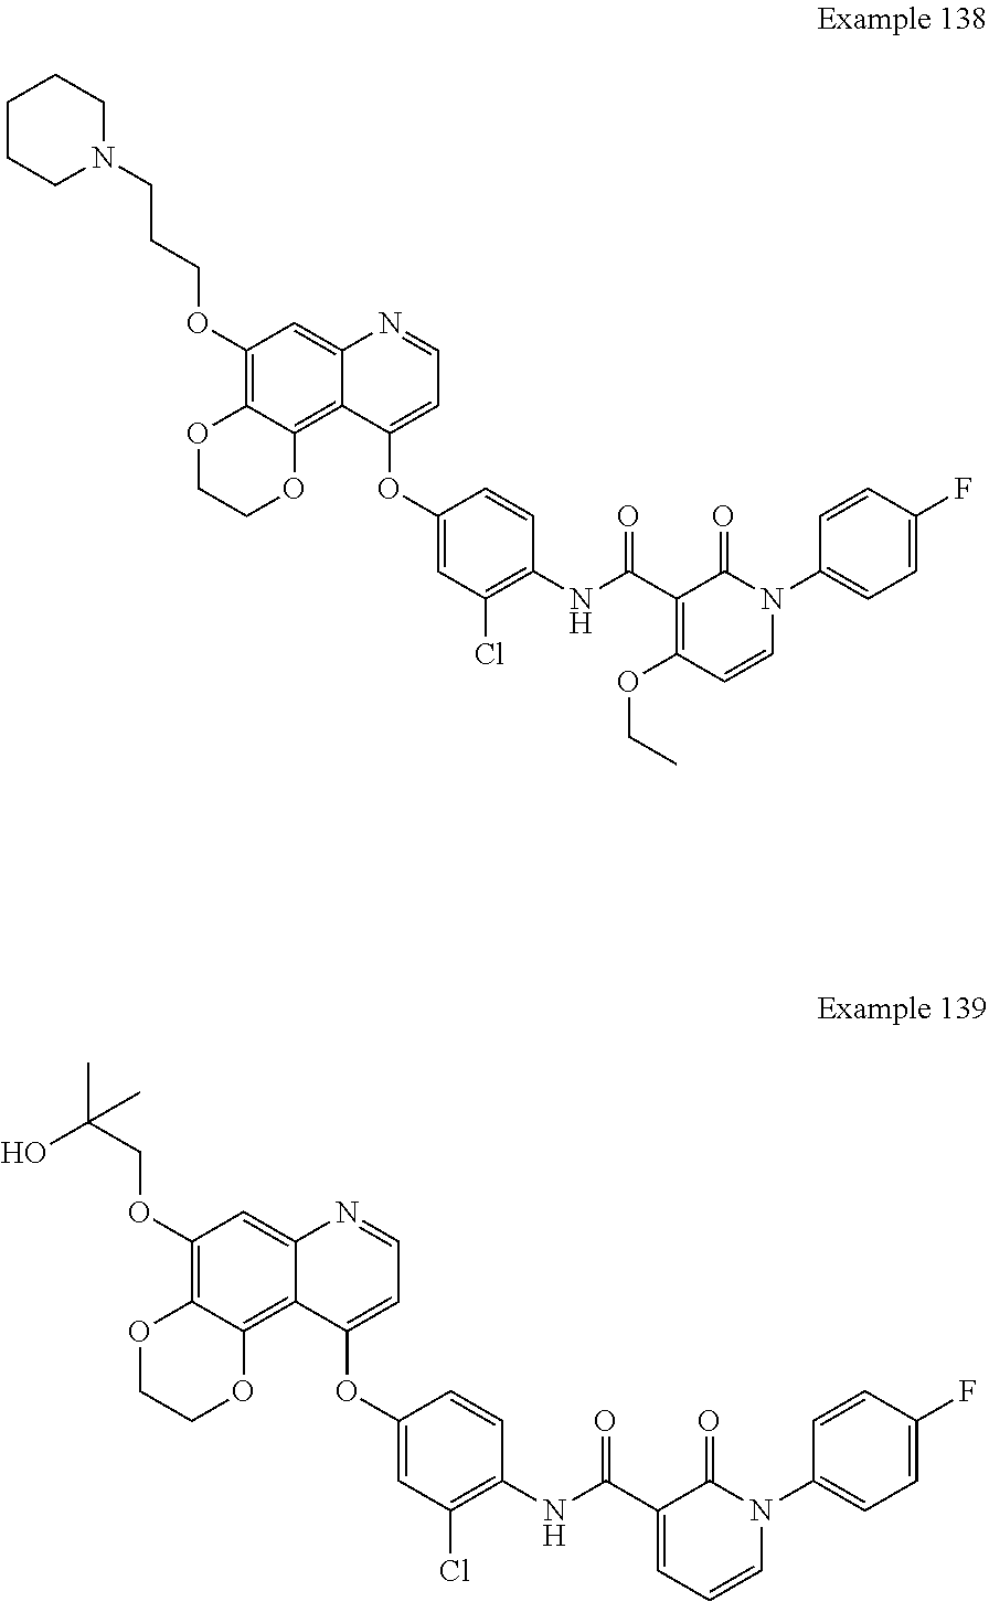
C1(OCCCN2CCCCC2)=C2C(=C3C(=C1)N=CC=C3OC1=CC(Cl)=C(NC(C3=C(OCC)C=CN(C4=CC=C(F)C=C4)C3=O)=O)C=C1)OCCO2.C1(OCC(C)(O)C)=C2C(=C3C(=C1)N=CC=C3OC1=CC(Cl)=C(NC(C3=CC=CN(C4=CC=C(F)C=C4)C3=O)=O)C=C1)OCCO2
